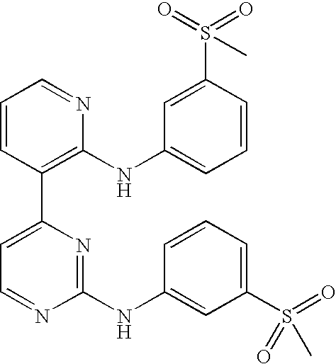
C1=CC(C2=CC=NC(NC3=CC(S(C)(=O)=O)=CC=C3)=N2)=C(NC2=CC=CC(S(=O)(=O)C)=C2)N=C1
